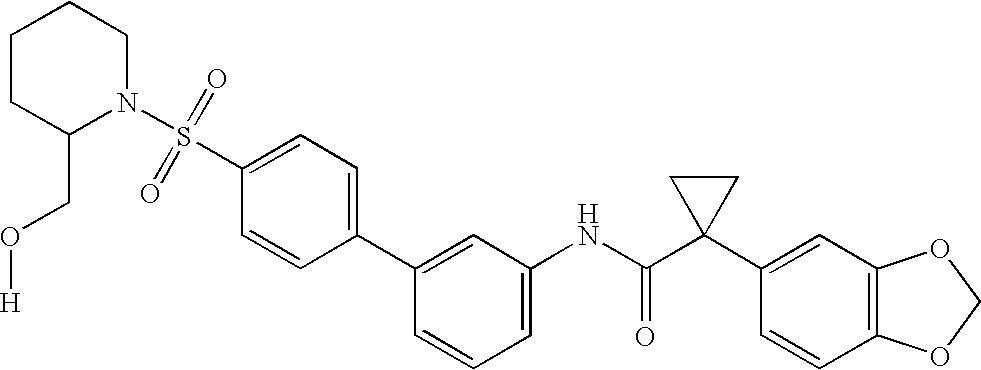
C1(C2=CC(NC(C3(C4=CC5=C(C=C4)OCO5)CC3)=O)=CC=C2)=CC=C(S(=O)(=O)N2C(CO[H])CCCC2)C=C1
